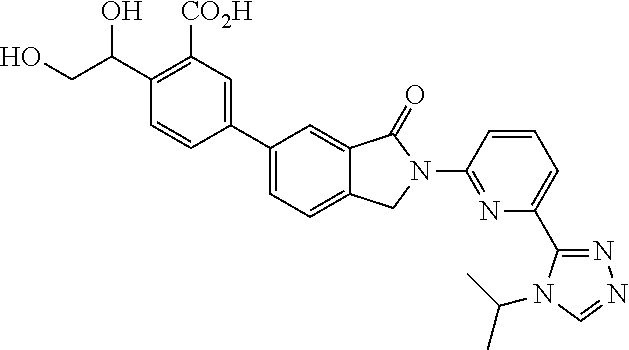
C1(C2=CC=C3C(=C2)C(=O)N(C2=NC(C4=NN=CN4C(C)C)=CC=C2)C3)=CC([CO2H])=C(C(CO)O)C=C1
